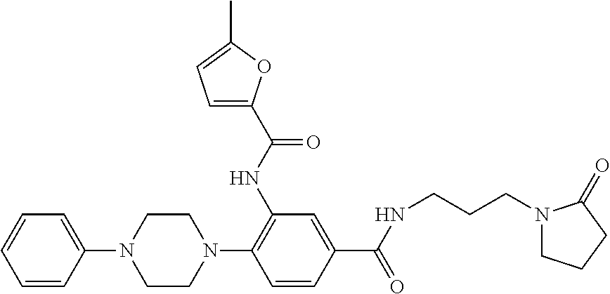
C1(N2CCN(C3=C(NC(=O)C4=CC=C(C)O4)C=C(C(=O)NCCCN4CCCC4=O)C=C3)CC2)=CC=CC=C1
